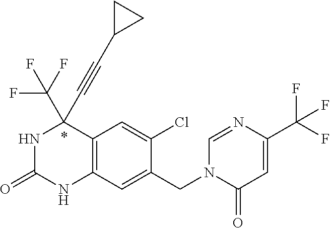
N1C(=O)NC2=C(C1(C#CC1CC1)C(F)(F)F)C=C(Cl)C(CN1C(=O)C=C(C(F)(F)F)N=C1)=C2
